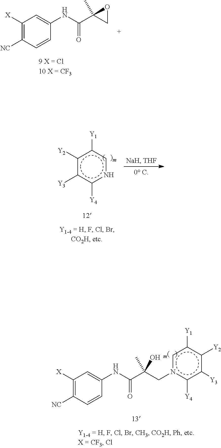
C1([X])=C([NC])C=CC(NC(=O)C2(C)CO2)=C1.c1([Y2])c([Y3])c([Y4])ncc1[Y1].C1([X])=C([NC])C=CC(NC(=O)C(Cn2c([Y4])c([Y3])c([Y2])c([Y1])c2)(C)O)=C1
